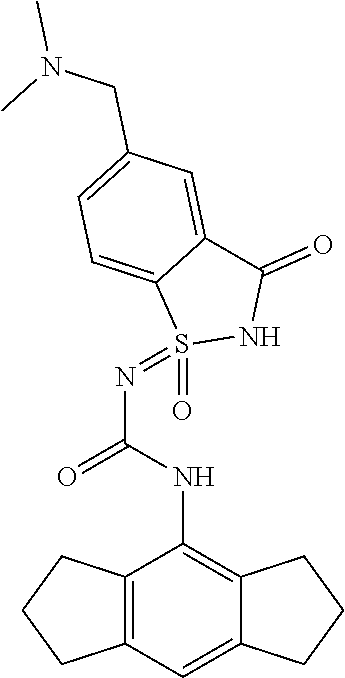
C12=C(C=C3C(=C1NC(N=S1(=O)NC(=O)C4=CC(CN(C)C)=CC=C14)=O)CCC3)CCC2
